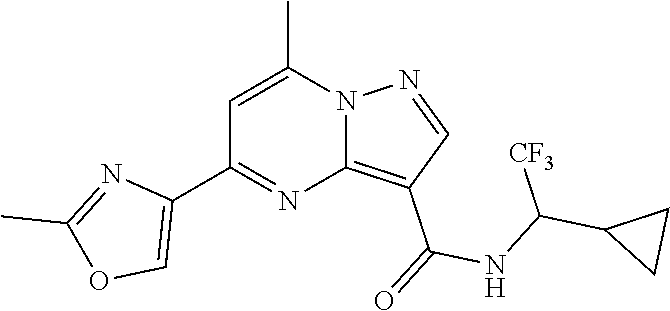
C12=C(C(=O)NC(C3CC3)[CF3])C=NN1C(C)=CC(C1=COC(C)=N1)=N2
